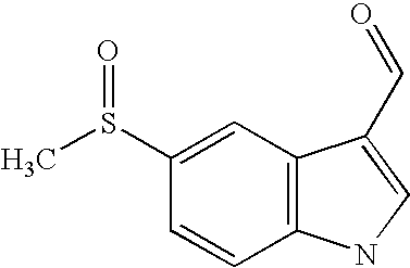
C1=CC2=C(C=C1S(C)=O)C(C=O)=CN2
